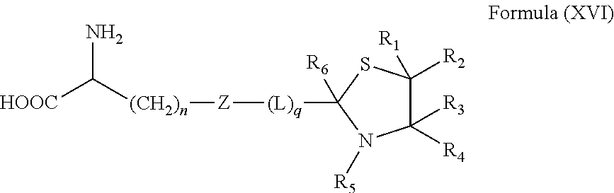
[HOOC]C([(CH2)n][Z][(L)q]C1([R6])SC([R2])([R1])C([R4])([R3])N1[R5])N
